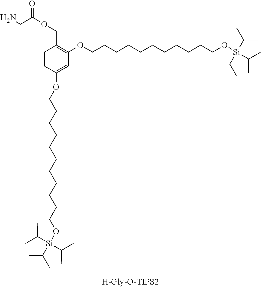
C(COC1=CC(OCCCCCCCCCCCO[Si](C(C)C)(C(C)C)C(C)C)=C(COC(=O)CN)C=C1)CCCCCCCCCO[Si](C(C)C)(C(C)C)C(C)C
